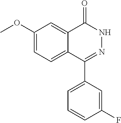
C1(OC)=CC=C2C(=C1)C(=O)NN=C2C1=CC=CC(F)=C1
